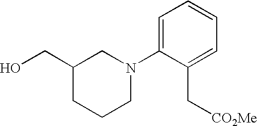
C1(CO)CCCN(C2=CC=CC=C2C[CO2Me])C1
